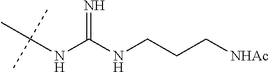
CC(NC(NCCC[NHAc])=N)(C)C
